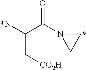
C(C([*N])C[CO2H])(N1CC1)=O
